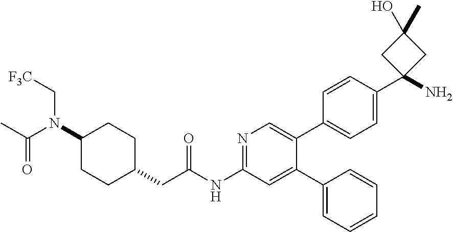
CC(N(C1CCC(CC(NC2=NC=C(C3=CC=C(C4(N)CC(O)(C)C4)C=C3)C(C3=CC=CC=C3)=C2)=O)CC1)C[F3C])=O
